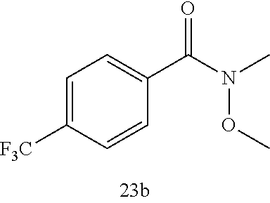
C1=C([F3C])C=CC(C(N(C)OC)=O)=C1
